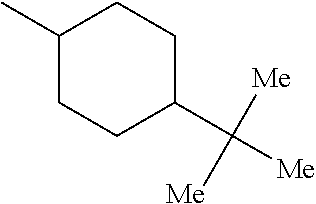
C1(C)CCC(C([Me])([Me])[Me])CC1
